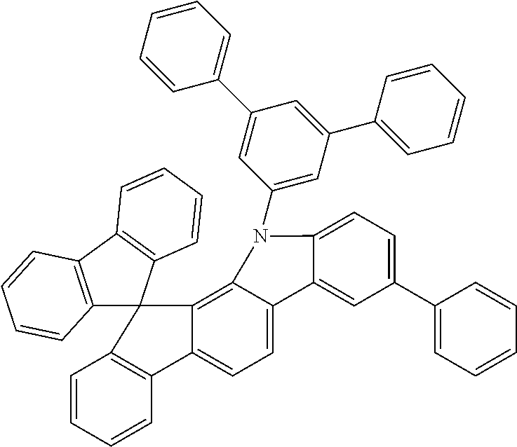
C12=C(C3=C(C=CC=C3)C13C1=C4C(=CC=C1C1=C3C=CC=C1)C1=CC(C3=CC=CC=C3)=CC=C1N4C1=CC(C3=CC=CC=C3)=CC(C3=CC=CC=C3)=C1)C=CC=C2
